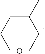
CCCC(CC)C.O
